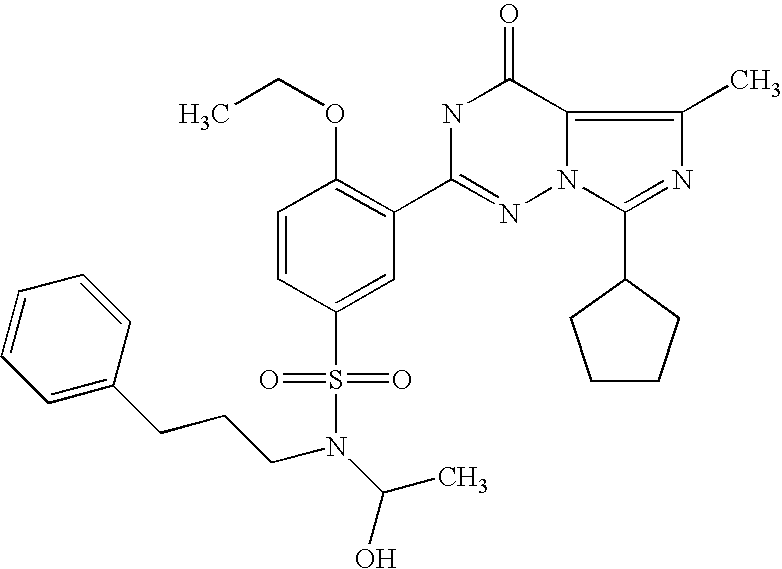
C1=CC(S(=O)(=O)N(CCCC2=CC=CC=C2)C(C)O)=CC(C2=NN3C(=C(C)N=C3C3CCCC3)C(=O)N2)=C1OCC
